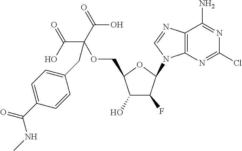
C12=C(N=CN1C1C(F)C(O)C(COC(C(O)=O)(C(=O)O)CC3=CC=C(C(=O)NC)C=C3)O1)C(N)=NC(Cl)=N2
